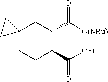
C12(CCC(C([OEt])=O)C(C([O(t-Bu)])=O)C1)CC2
